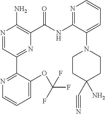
N1=CC(C2=NC=CC=C2OC(F)(F)F)=NC(C(NC2=NC=CC=C2N2CCC(C#N)(N)CC2)=O)=C1N
